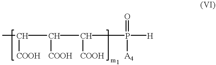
C([COOH])(C(C([COOH])P([H])([A4])=O)[COOH])C
